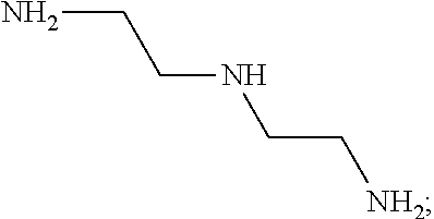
NCCNCC[NH2]
